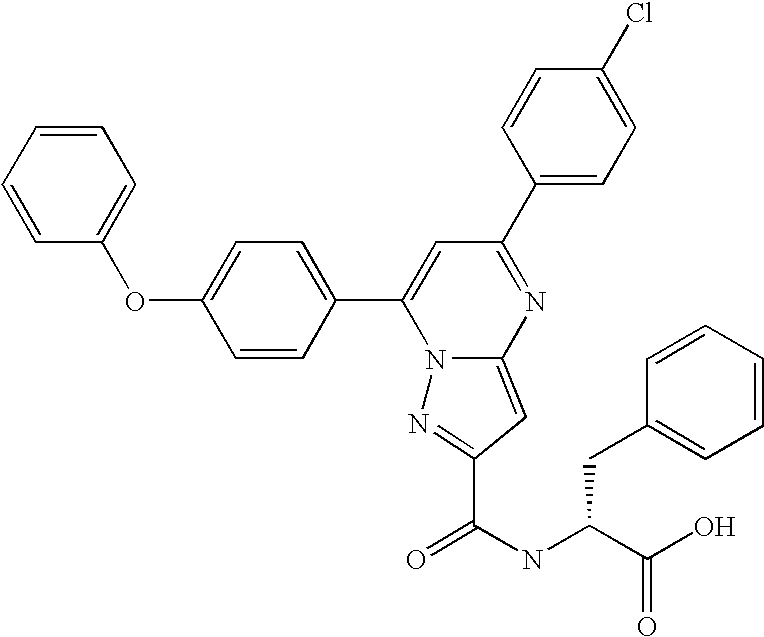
C1=CC(C2=CC(C3=CC=C(Cl)C=C3)=NC3=CC(C(=O)NC(C(O)=O)CC4=CC=CC=C4)=NN23)=CC=C1OC1=CC=CC=C1
